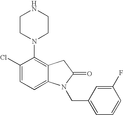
C1(Cl)=CC=C2C(=C1N1CCNCC1)CC(=O)N2CC1=CC=CC(F)=C1
